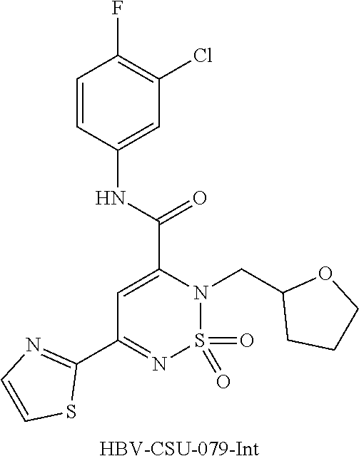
C1=CC(NC(=O)C2=CC(C3=NC=CS3)=NS(=O)(=O)N2CC2CCCO2)=CC(Cl)=C1F
